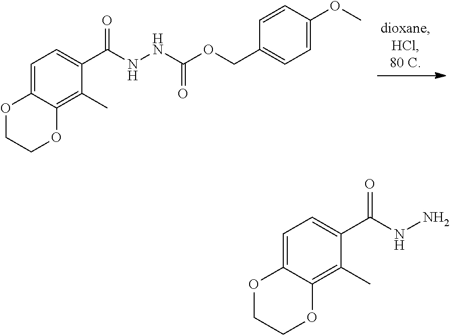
C1=C2C(=C(C)C(C(=O)NNC(OCC3=CC=C(OC)C=C3)=O)=C1)OCCO2.C1=C2C(=C(C)C(C(=O)NN)=C1)OCCO2
